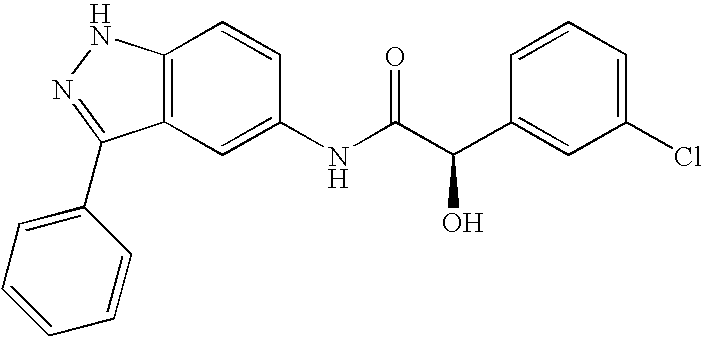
C12=C(C=C(NC(C(C3=CC(Cl)=CC=C3)O)=O)C=C1)C(C1=CC=CC=C1)=NN2
